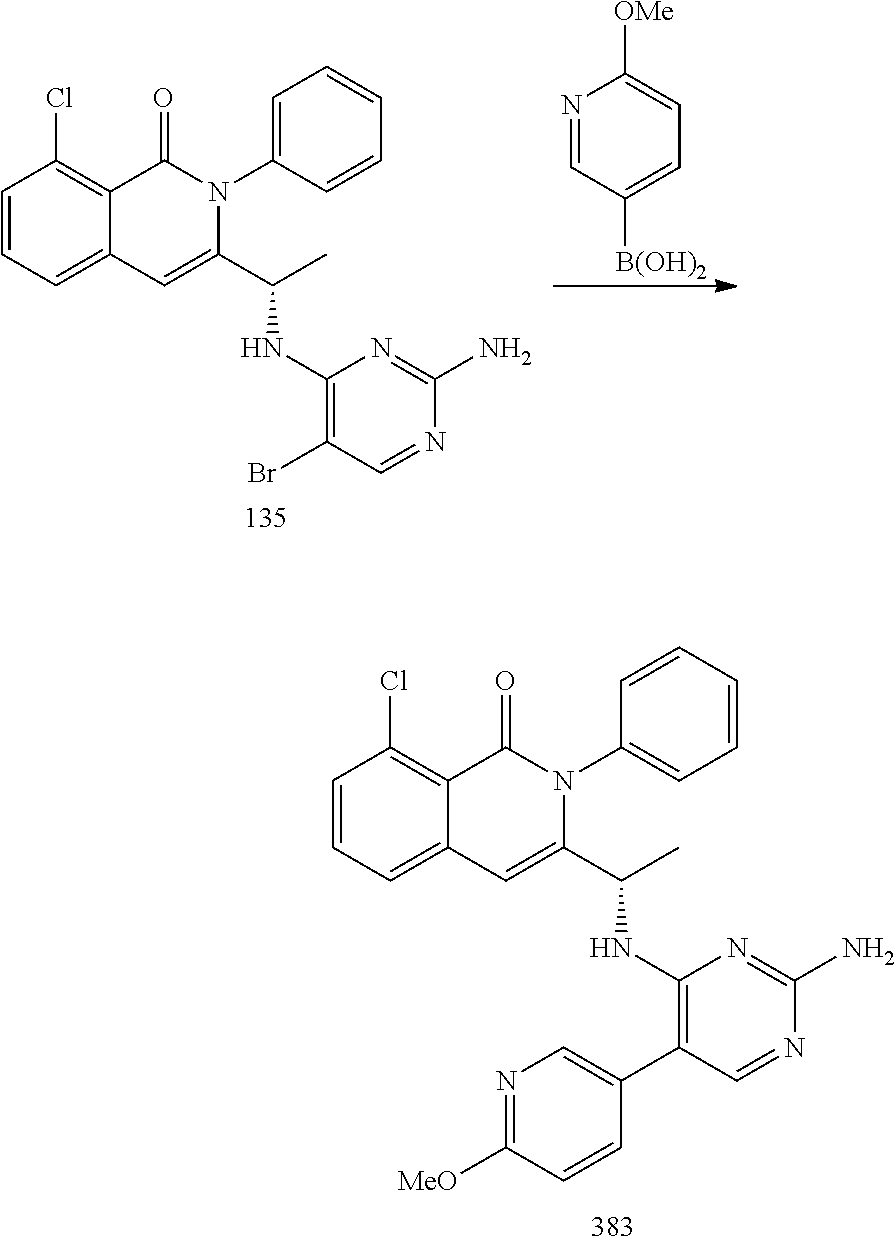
C1=CC=C2C(=C1Cl)C(=O)N(C1=CC=CC=C1)C(C(C)NC1=C(C3=CN=C([MeO])C=C3)C=NC(N)=N1)=C2.C1=CC=C2C(=C1Cl)C(=O)N(C1=CC=CC=C1)C(C(C)NC1=C(Br)C=NC(N)=N1)=C2.N1=CC([B(OH)2])=CC=C1[OMe]
